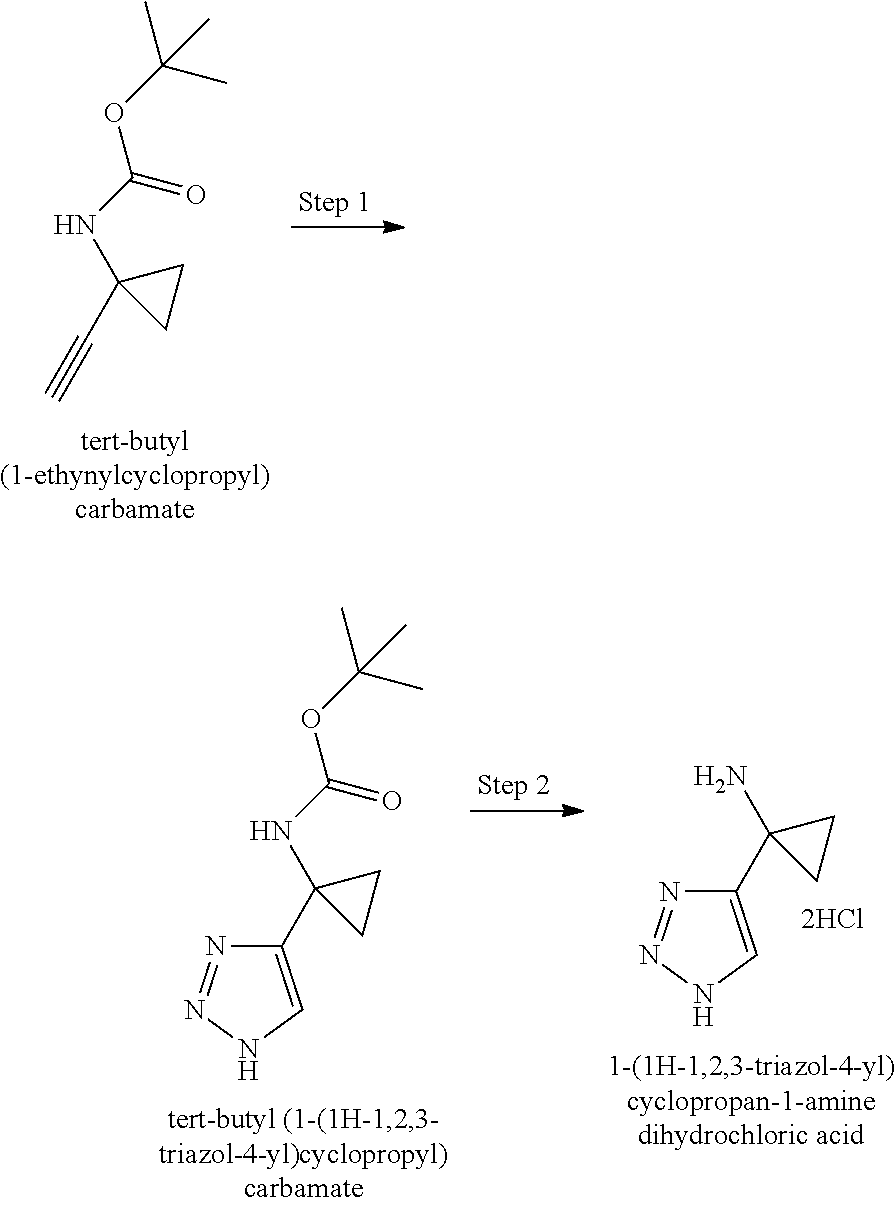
C1(C#C)(NC(OC(C)(C)C)=O)CC1.C1(C2=CNN=N2)(NC(OC(C)(C)C)=O)CC1.C1(C2=CNN=N2)(N)CC1
